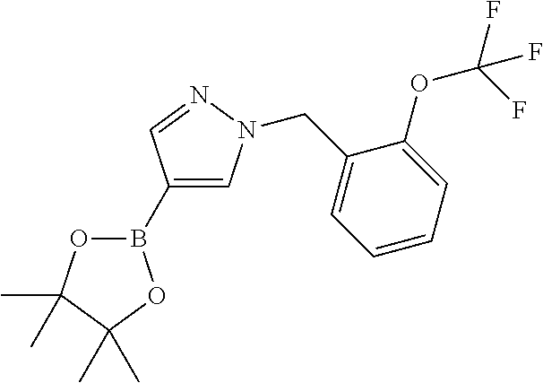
O1B(C2=CN(CC3=CC=CC=C3OC(F)(F)F)N=C2)OC(C)(C)C1(C)C
